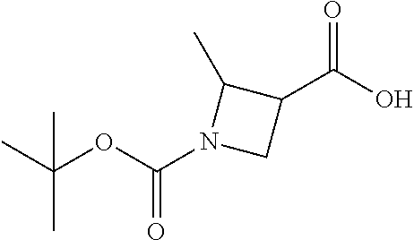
CC(OC(N1CC(C(O)=O)C1C)=O)(C)C
